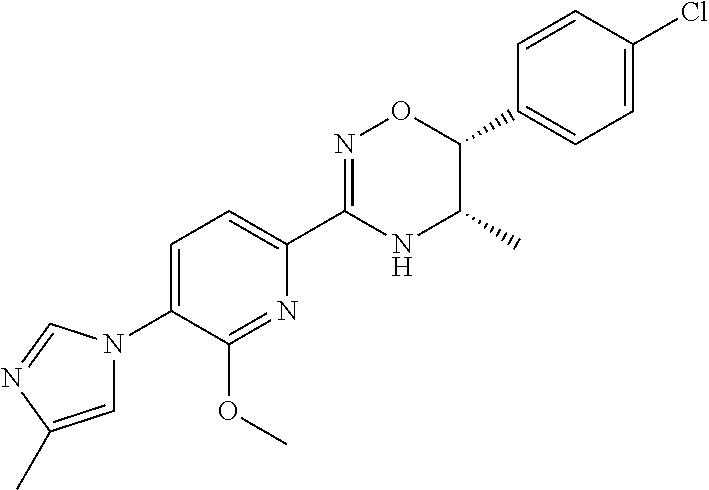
C1(C2=CC=C(N3C=C(C)N=C3)C(OC)=N2)=NOC(C2=CC=C(Cl)C=C2)C(C)N1
